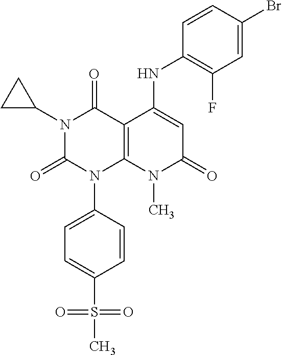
C1(NC2=CC(=O)N(C)C3=C2C(=O)N(C2CC2)C(=O)N3C2=CC=C(S(C)(=O)=O)C=C2)=C(F)C=C(Br)C=C1
